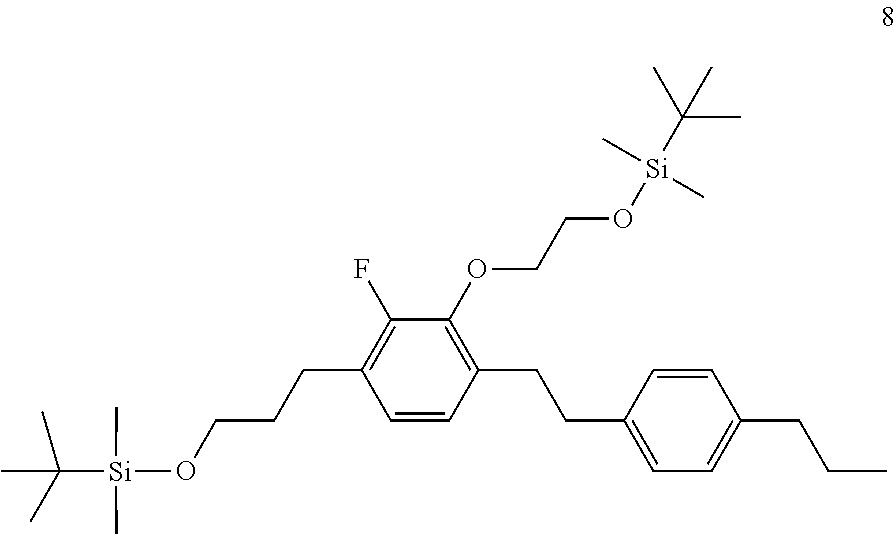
C1(F)=C(CCCO[Si](C(C)(C)C)(C)C)C=CC(CCC2=CC=C(CCC)C=C2)=C1OCCO[Si](C)(C)C(C)(C)C
